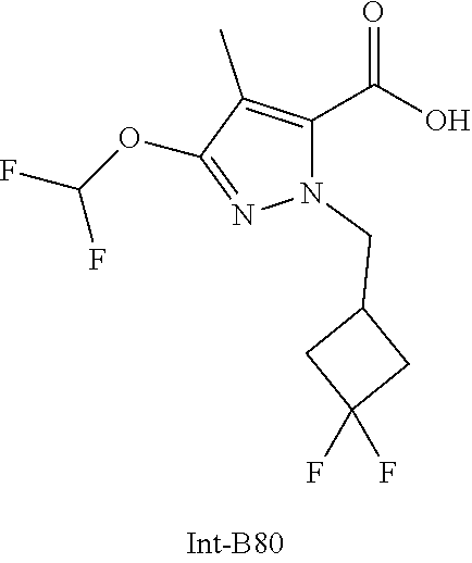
C1(C)=C(C(O)=O)N(CC2CC(F)(F)C2)N=C1OC(F)F
